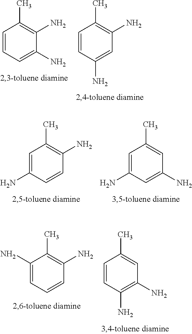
C1=C(N)C(N)=C(C)C=C1.C1=C(N)C=CC(C)=C1N.C1=CC(N)=CC(C)=C1N.C1=C(C)C=C(N)C=C1N.C1=CC=C(N)C(C)=C1N.C1=C(C)C=CC(N)=C1N
